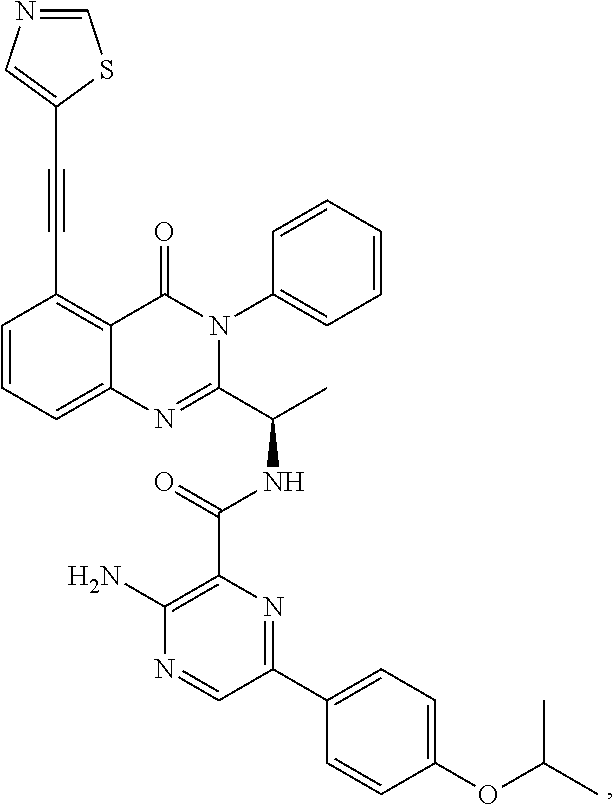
C(C1=C2C(=CC=C1)N=C(C(C)NC(=O)C1=C(N)N=CC(C3=CC=C(OC(C)C)C=C3)=N1)N(C1=CC=CC=C1)C2=O)#CC1=CN=CS1
